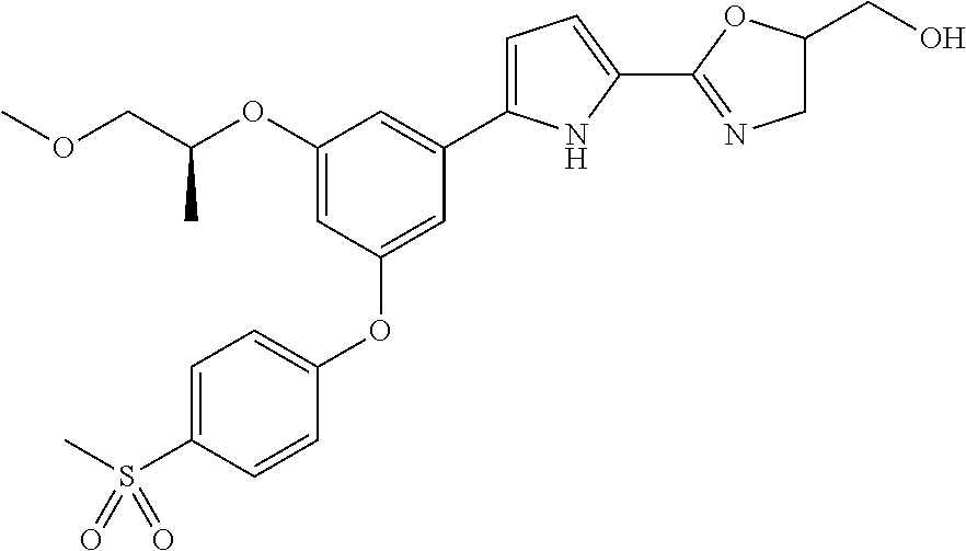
C1=C(S(C)(=O)=O)C=CC(OC2=CC(C3=CC=C(C4=NCC(CO)O4)N3)=CC(OC(COC)C)=C2)=C1
